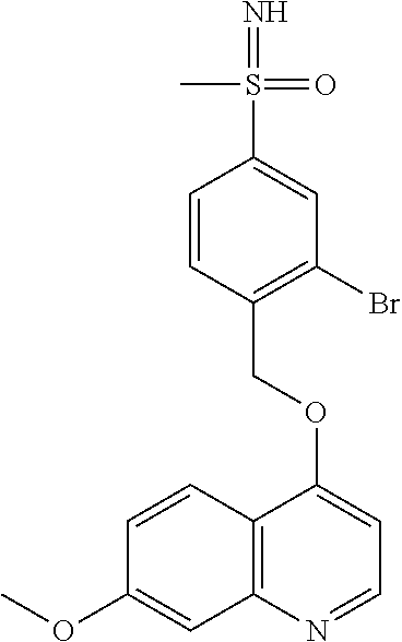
C1=CC2=C(C=C1OC)N=CC=C2OCC1=C(Br)C=C(S(=N)(=O)C)C=C1
